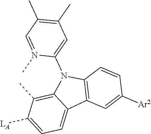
C1=C([LA])C(C)=C2C(=C1)C1=C(N2C2=CC(C)=C(C)C=N2C)C=CC([Ar2])=C1
